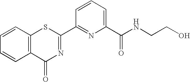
C1=CC=C(C(NCCO)=O)N=C1C1=NC(=O)C2=C(S1)C=CC=C2
